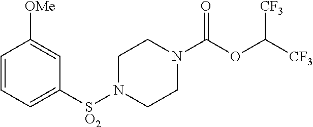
[SO2](N1CCN(C(OC([CF3])[CF3])=O)CC1)C1=CC=CC([OMe])=C1
